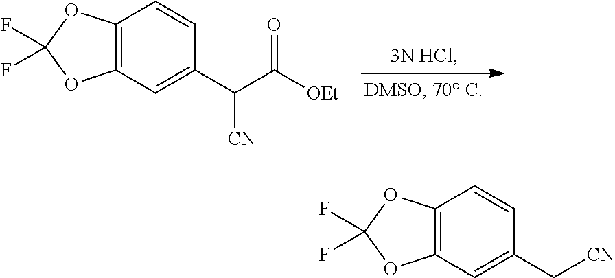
C12=C(C=C(C[CN])C=C1)OC(F)(F)O2.C12=C(C=C(C(C([OEt])=O)[CN])C=C1)OC(F)(F)O2
